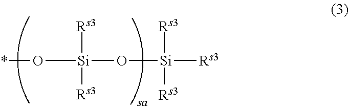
[Si]([Rs3])([Rs3])(O*)O[Si]([Rs3])([Rs3])[Rs3]
